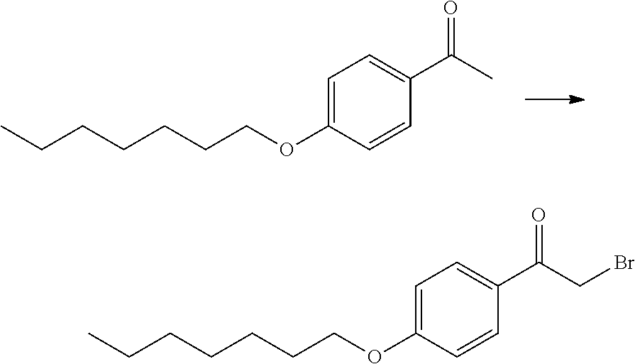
C1=C(OCCCCCCC)C=CC(C(C)=O)=C1.C1=C(OCCCCCCC)C=CC(C(CBr)=O)=C1
